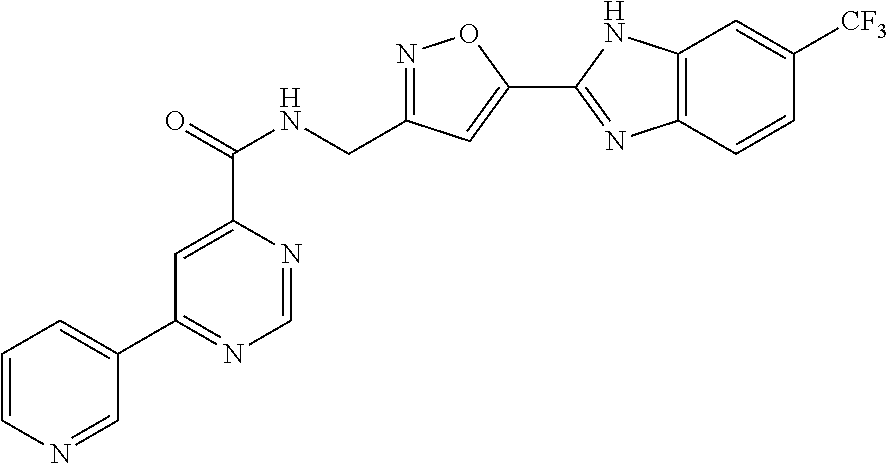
C1=NC(C(=O)NCC2=NOC(C3=NC4=C(N3)C=C([CF3])C=C4)=C2)=CC(C2=CC=CN=C2)=N1
